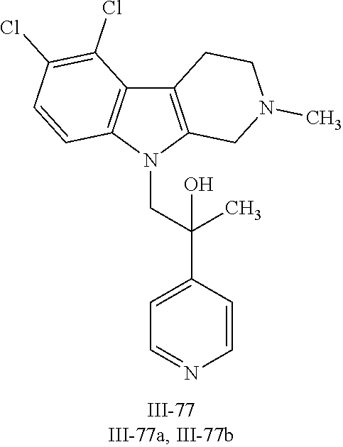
N1(CC(C2=CC=NC=C2)(C)O)C2=C(C3=C1C=CC(Cl)=C3Cl)CCN(C)C2
